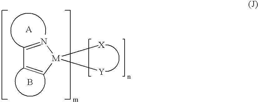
C1=N[M]([X])([Y])C=C1.B
